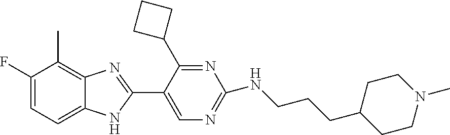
C1=C(F)C(C)=C2C(=C1)NC(C1=CN=C(NCCCC3CCN(C)CC3)N=C1C1CCC1)=N2
